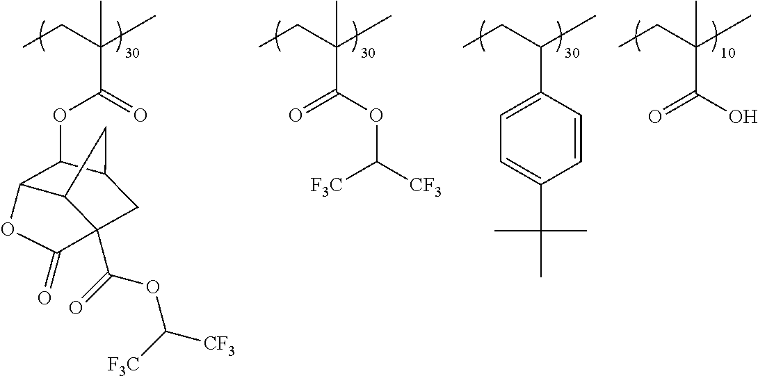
C(C(CC)(C)C)(=O)OC1C2C3C(C(=O)OC([CF3])[F3C])(CC1C3)C(=O)O2.C(C(CC)(C)C)(OC([CF3])[F3C])=O.C1(C(CC)C)=CC=C(C(C)(C)C)C=C1.C(C(C)(C)C(O)=O)C
